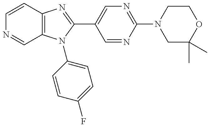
C12=C(N(C3=CC=C(F)C=C3)C(C3=CN=C(N4CC(C)(C)OCC4)N=C3)=N1)C=NC=C2
